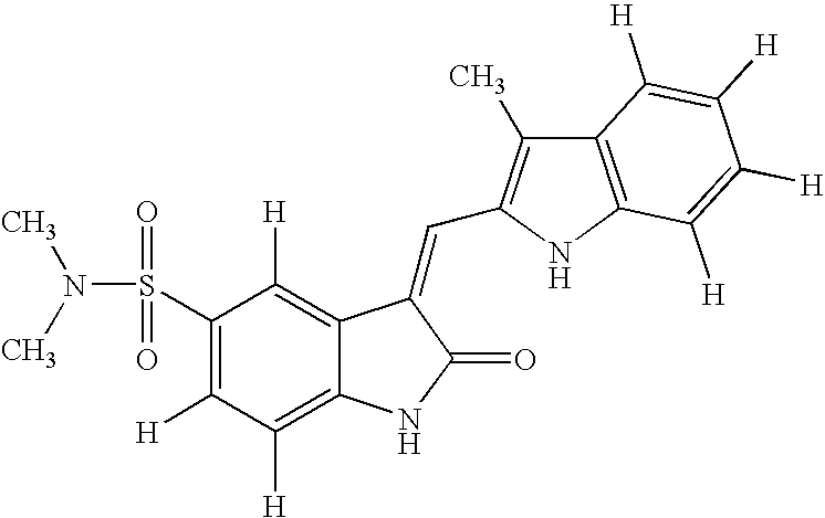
C1(S(=O)(=O)N(C)C)=C([H])C([H])=C2C(=C1[H])C(=CC1=C(C)C3=C(N1)C([H])=C([H])C([H])=C3[H])C(=O)N2
